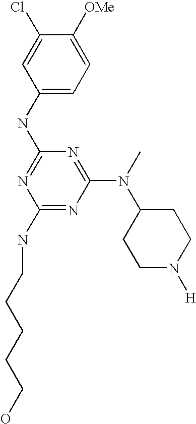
C1(NC2=NC(NCCCCCO)=NC(N(C)C3CCN([H])CC3)=N2)=CC=C([OMe])C(Cl)=C1
